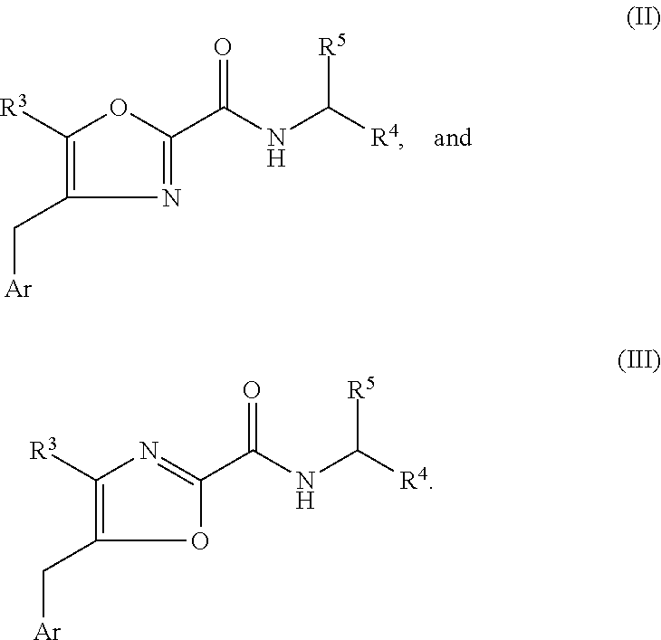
C1(C(NC([R4])[R5])=O)=NC([R3])=C(C[Ar])O1.C1(C(NC([R4])[R5])=O)=NC(C[Ar])=C([R3])O1
